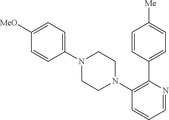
C1=CC([MeO])=CC=C1N1CCN(C2=C(C3=CC=C([Me])C=C3)N=CC=C2)CC1
